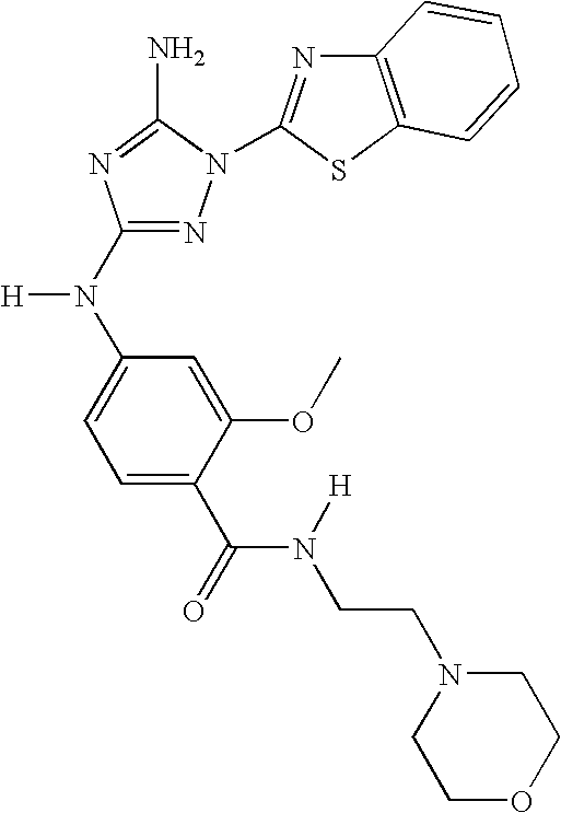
N1=C(N(C2=CC=C(C(=O)N(CCN3CCOCC3)[H])C(OC)=C2)[H])N=C(N)N1C1=NC2=C(S1)C=CC=C2
